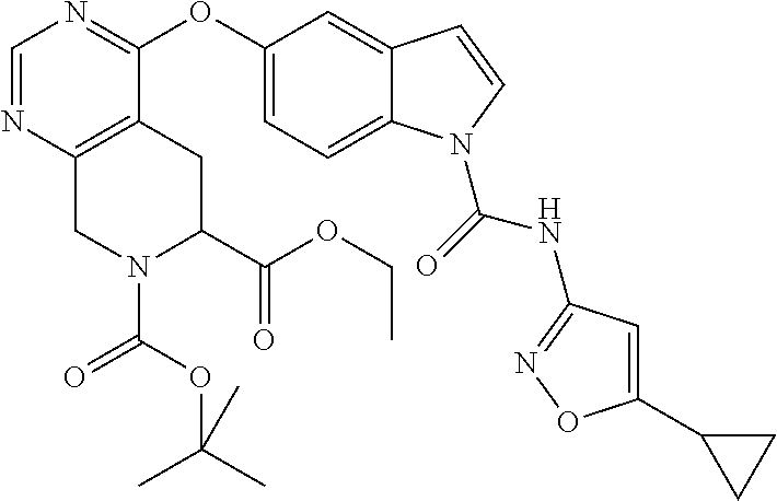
N1(C(OC(C)(C)C)=O)C(C(OCC)=O)CC2=C(C1)N=CN=C2OC1=CC=C2C(=C1)C=CN2C(=O)NC1=NOC(C2CC2)=C1
